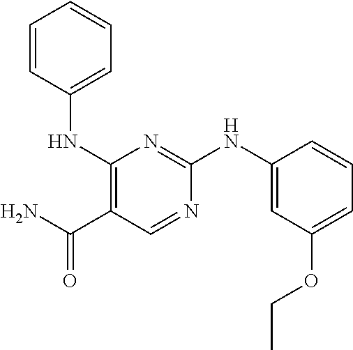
C1=NC(NC2=CC(OCC)=CC=C2)=NC(NC2=CC=CC=C2)=C1C(=O)N
